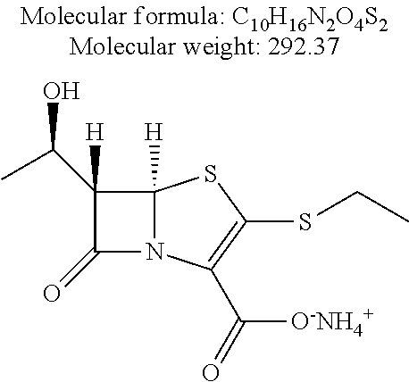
C12([H])N(C(C(=O)[O-NH4+])=C(SCC)S1)C(=O)C2(C(C)O)[H]
